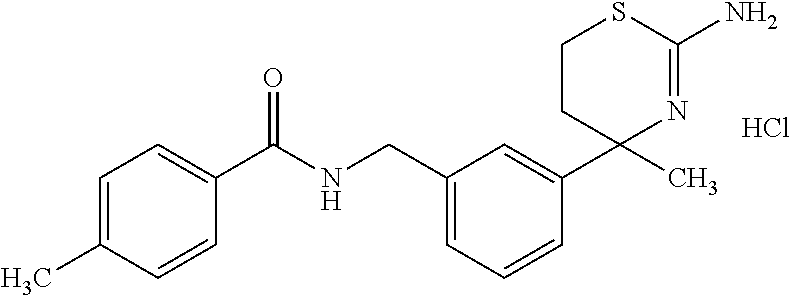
C1CC(C)(C2=CC(CNC(C3=CC=C(C)C=C3)=O)=CC=C2)N=C(N)S1.Cl
